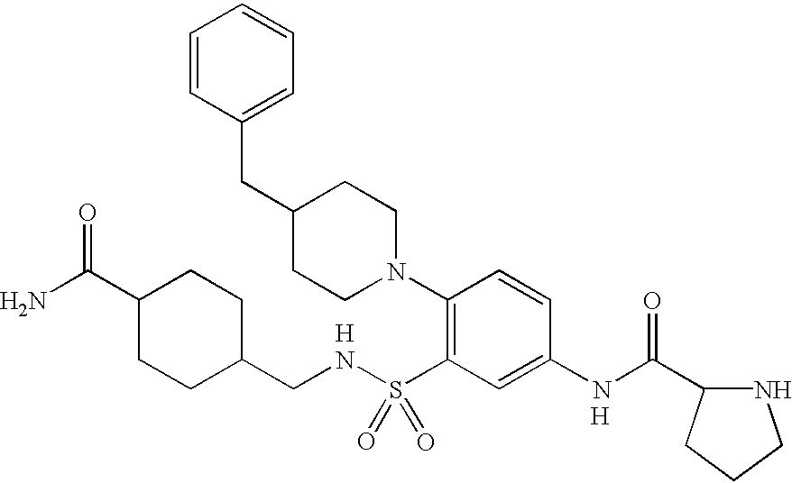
C1(CNS(C2=C(N3CCC(CC4=CC=CC=C4)CC3)C=CC(NC(=O)C3NCCC3)=C2)(=O)=O)CCC(C(N)=O)CC1.[H].[H]
